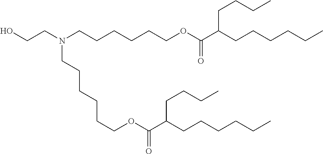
C(CCCOC(C(CCCCCC)CCCC)=O)CCN(CCO)CCCCCCOC(C(CCCCCC)CCCC)=O
